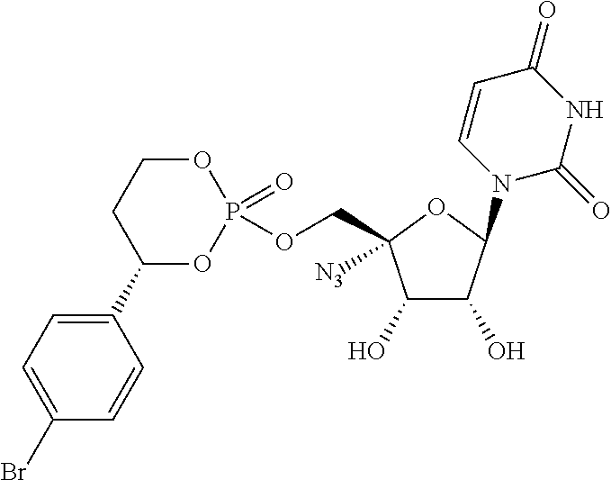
C1(O)C(O)C(N2C=CC(=O)NC2=O)OC1(COP1(=O)OCCC(C2=CC=C(Br)C=C2)O1)[N3]
